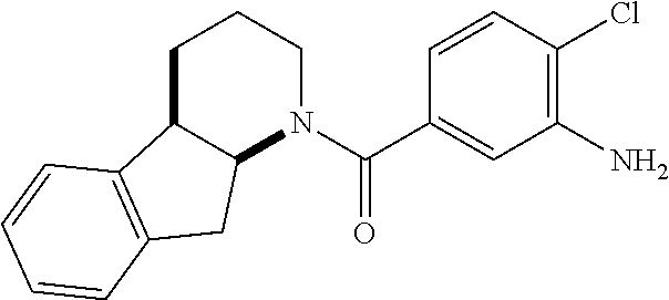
C1C2C(N(C(C3=CC(N)=C(Cl)C=C3)=O)CC1)CC1=C2C=CC=C1
